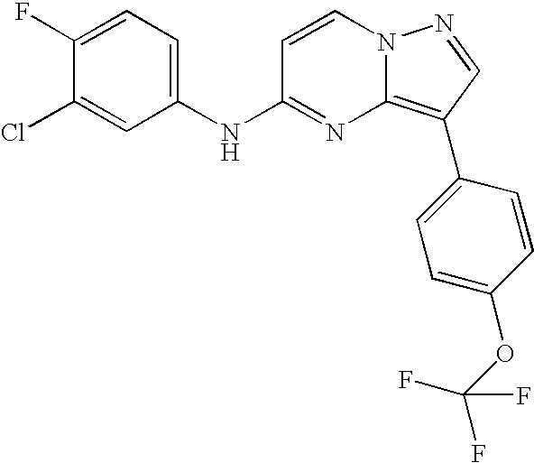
C1(F)=CC=C(NC2=NC3=C(C4=CC=C(OC(F)(F)F)C=C4)C=NN3C=C2)C=C1Cl
